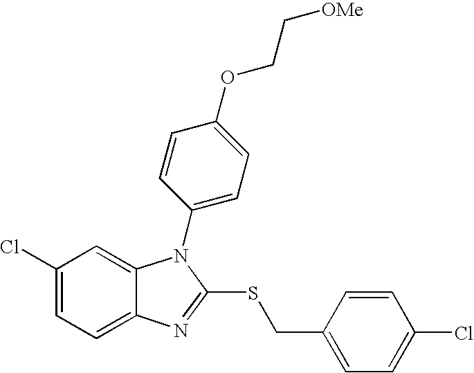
C1(Cl)=CC=C2C(=C1)N(C1=CC=C(OCC[OMe])C=C1)C(SCC1=CC=C(Cl)C=C1)=N2
